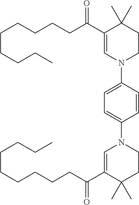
C1(C(CCCCCCCCC)=O)=CN(C2=CC=C(N3C=C(C(CCCCCCCCC)=O)C(C)(C)CC3)C=C2)CCC1(C)C
